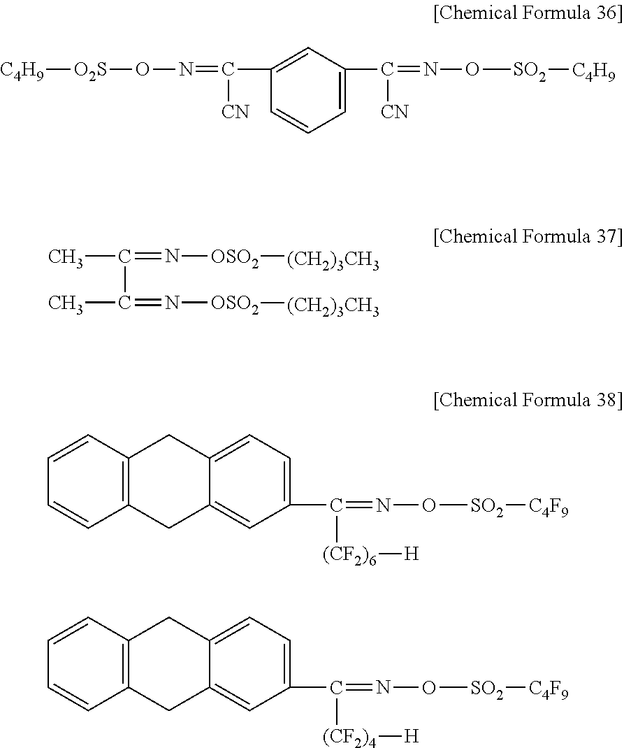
[C4H9][O2S]ON=C([CN])C1=CC(C([CN])=NO[SO2][C4H9])=CC=C1.CC(C(C)=N[OSO2][(CH2)3CH3])=N[OSO2][(CH2)3CH3].C1(C([(CF2)6][H])=NO[SO2][C4F9])=CC=C2C(=C1)CC1=C(C2)C=CC=C1.C1(C([(CF2)4][H])=NO[SO2][C4F9])=CC=C2C(=C1)CC1=C(C2)C=CC=C1
